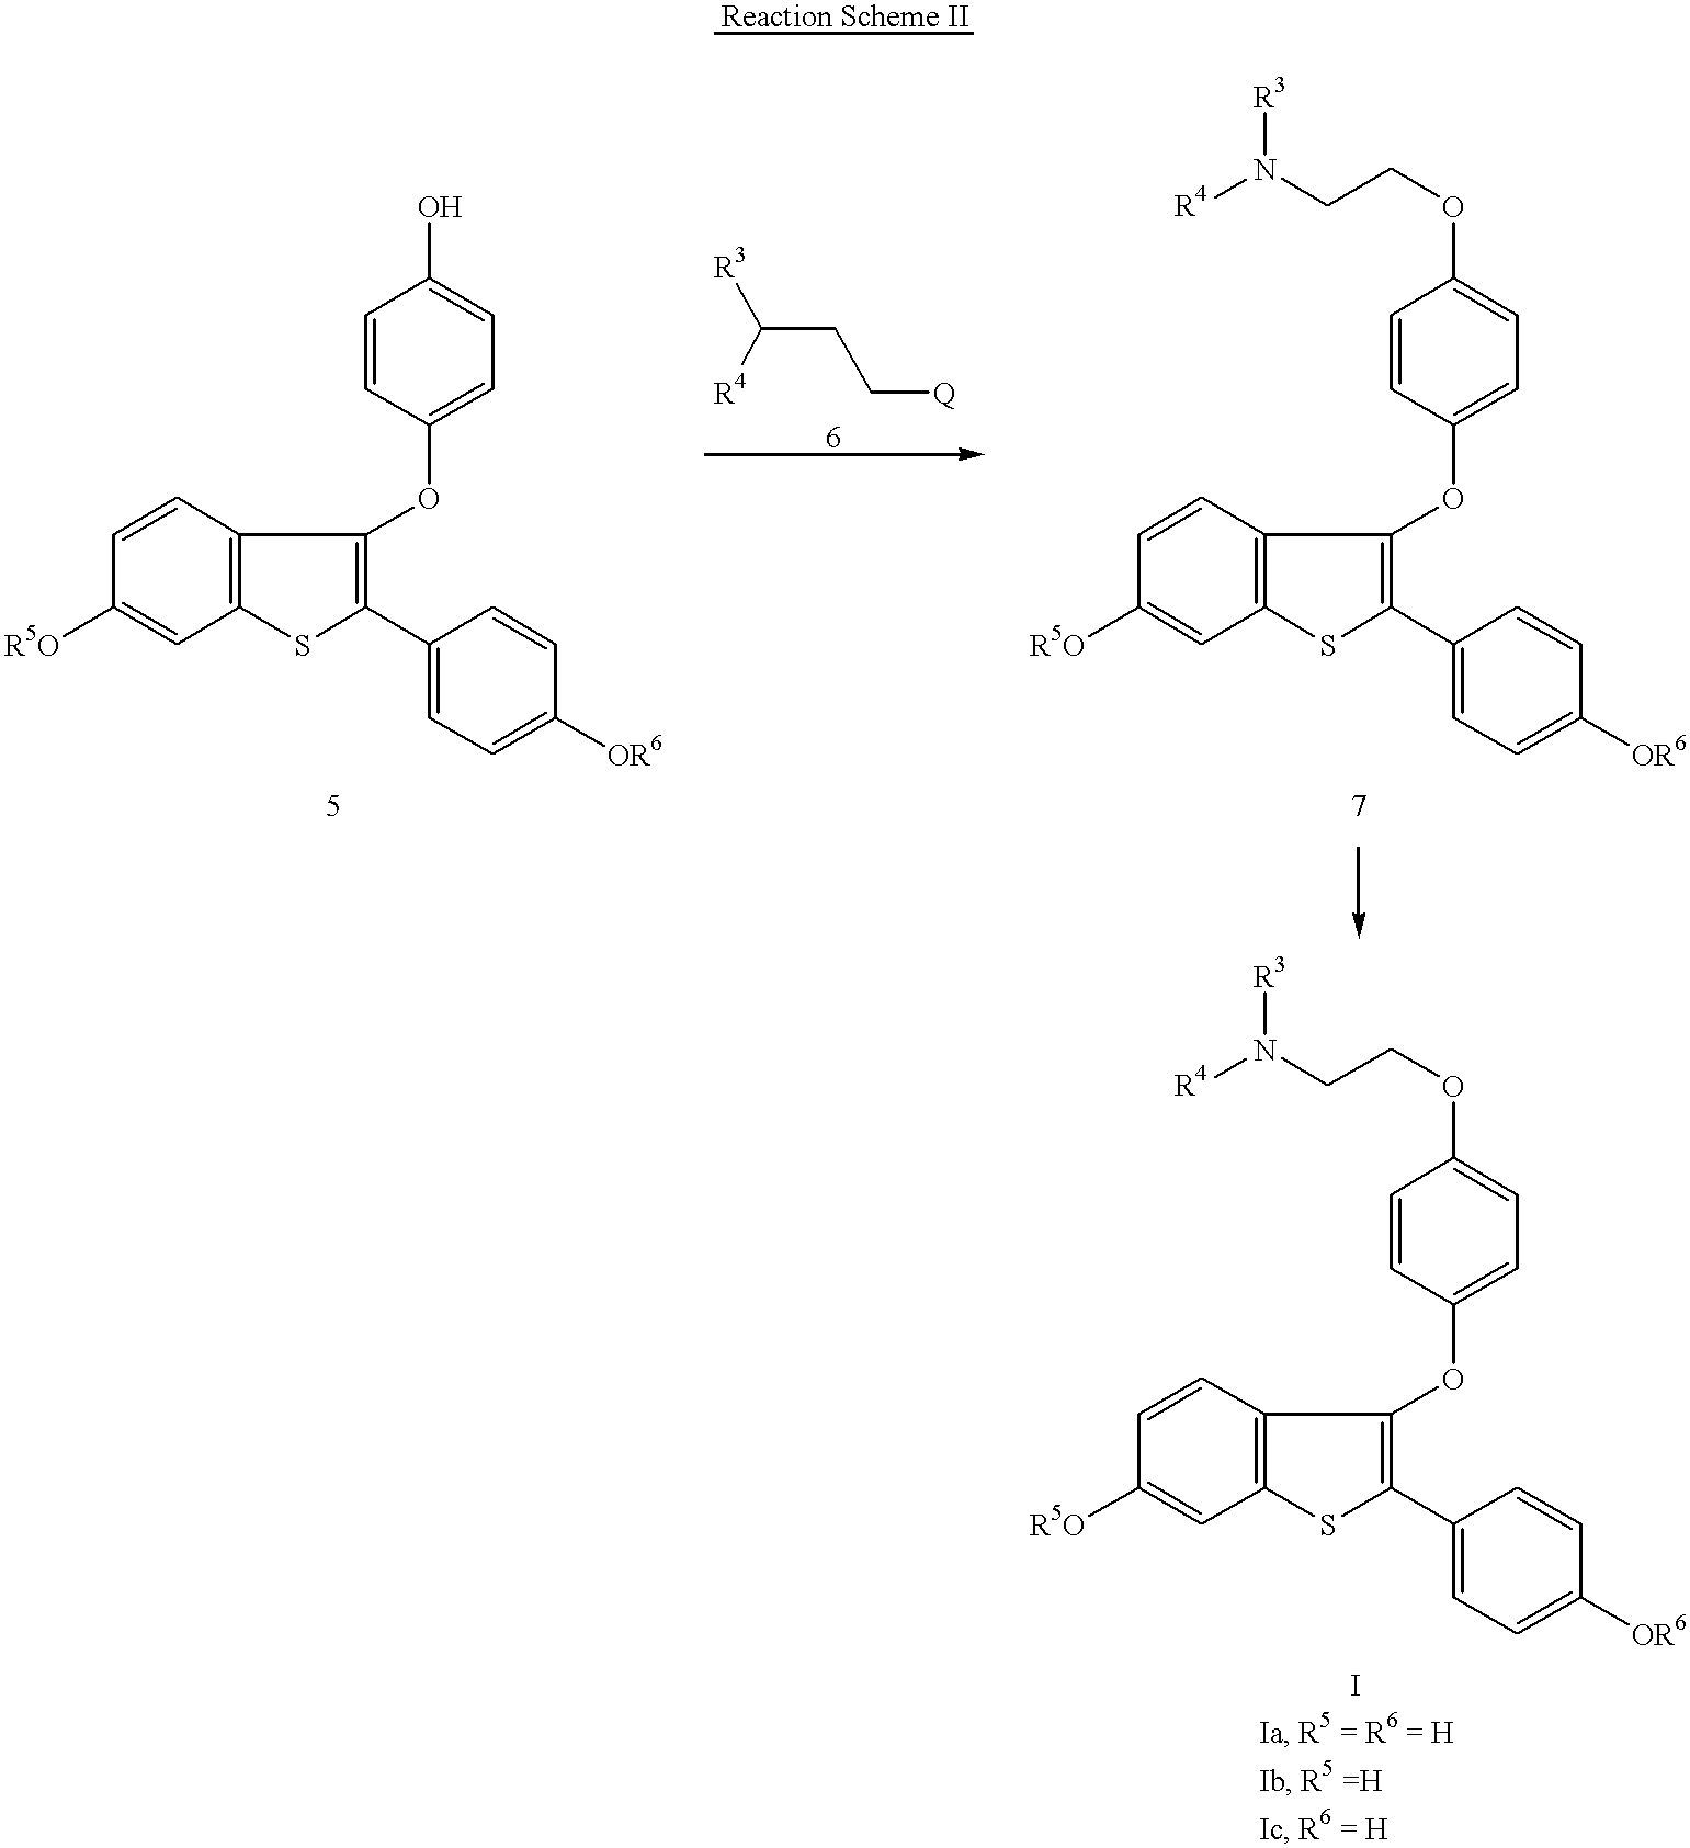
C1=CC2=C(C=C1[R5O])SC(C1=CC=C([OR6])C=C1)=C2OC1=CC=C(O)C=C1.C(CC[Q])([R3])[R4].C1=CC2=C(C=C1[R5O])SC(C1=CC=C([OR6])C=C1)=C2OC1=CC=C(OCCN([R4])[R3])C=C1.[Reaction Scheme II].C1=CC2=C(C=C1[R5O])SC(C1=CC=C([OR6])C=C1)=C2OC1=CC=C(OCCN([R4])[R3])C=C1
